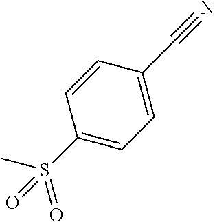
CS(C1=CC=C(C#N)C=C1)(=O)=O
